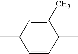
C1=CC(C)C(C)=CC1C
